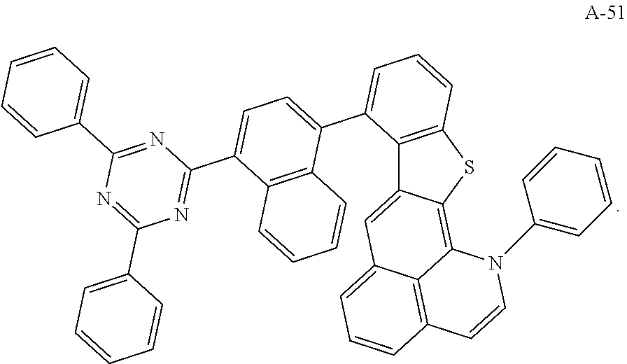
C12=C(SC3=C4C5=C(C=CC=C5C=C13)C=CN4C1=CC=CC=C1)C=CC=C2C1=CC=C(C2=NC(C3=CC=CC=C3)=NC(C3=CC=CC=C3)=N2)C2=C1C=CC=C2
